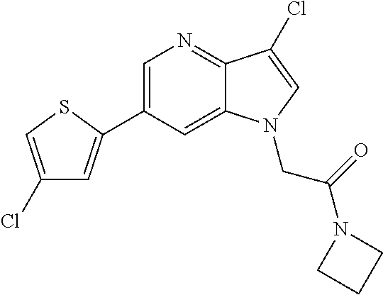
C1=C(C2=CC(Cl)=CS2)C=C2C(=N1)C(Cl)=CN2CC(N1CCC1)=O
